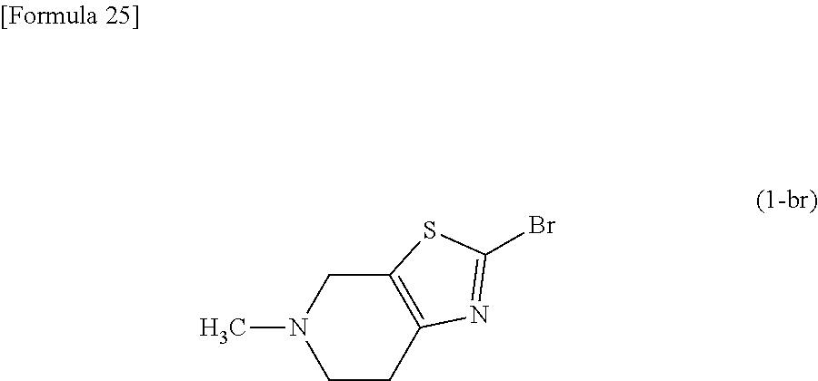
C1N(C)CCC2=C1SC(Br)=N2
